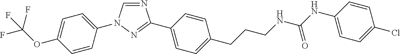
C1(OC(F)(F)F)=CC=C(N2C=NC(C3=CC=C(CCCNC(NC4=CC=C(Cl)C=C4)=O)C=C3)=N2)C=C1
